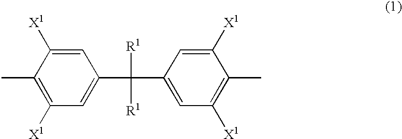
C1(C(C2=CC([X1])=C(C)C([X1])=C2)([R1])[R1])=CC([X1])=C(C)C([X1])=C1
